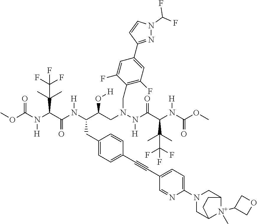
COC(N(C(C(N(C(C(CN(N(C(C(N(C(OC)=O)[H])C(C)(C)C(F)(F)F)=O)[H])CC1=C(F)C=C(C2=NN(C(F)F)C=C2)C=C1F)O[H])CC1=CC=C(C#CC2=CC=C(N3CC4[N+](C5COC5)(C)C(C3)CC4)N=C2)C=C1)[H])=O)C(C)(C)C(F)(F)F)[H])=O
